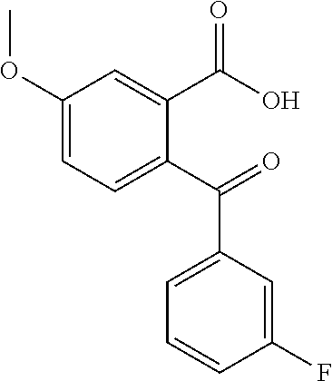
C1=C(F)C=CC=C1C(=O)C1=CC=C(OC)C=C1C(O)=O
